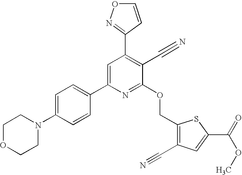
C1OCCN(C2=CC=C(C3=CC(C4=NOC=C4)=C(C#N)C(OCC4=C(C#N)C=C(C(OC)=O)S4)=N3)C=C2)C1
